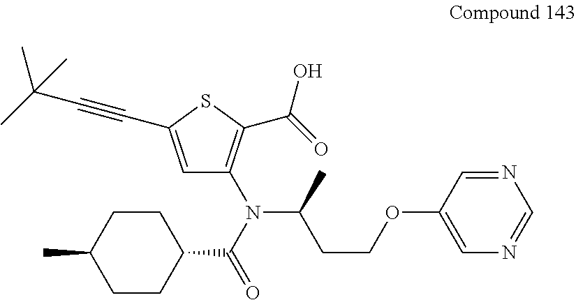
C(CCOC1=CN=CN=C1)(N(C(C1CCC(C)CC1)=O)C1=C(C(O)=O)SC(C#CC(C)(C)C)=C1)C
